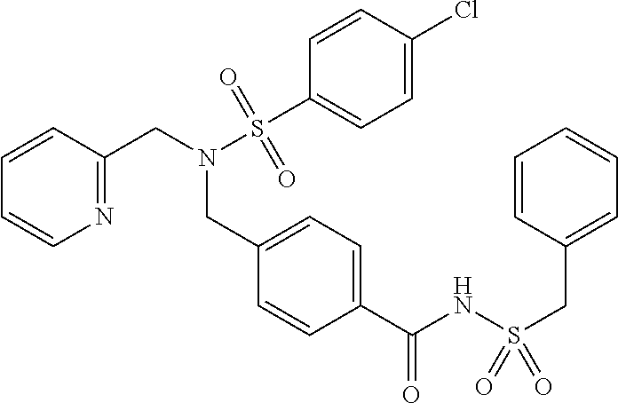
C1(C(NS(CC2=CC=CC=C2)(=O)=O)=O)=CC=C(CN(CC2=NC=CC=C2)S(C2=CC=C(Cl)C=C2)(=O)=O)C=C1
